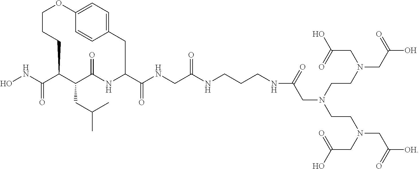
ONC(C1C(CC(C)C)C(=O)NC(C(NCC(NCCCNC(CN(CCN(CC([OH])=O)CC(O)=O)CCN(CC(O)=O)CC(O)=O)=O)=O)=O)CC2=CC=C(C=C2)OCCC1)=O
